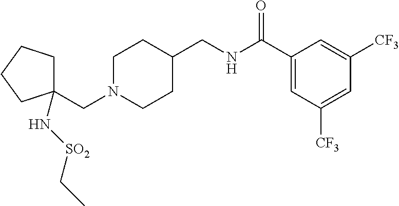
C1(CNC(C2=CC([CF3])=CC([CF3])=C2)=O)CCN(CC2(N[SO2]CC)CCCC2)CC1
